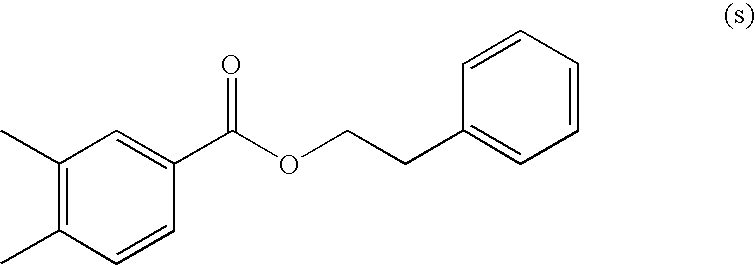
C1(C)=C(C)C=CC(C(OCCC2=CC=CC=C2)=O)=C1
